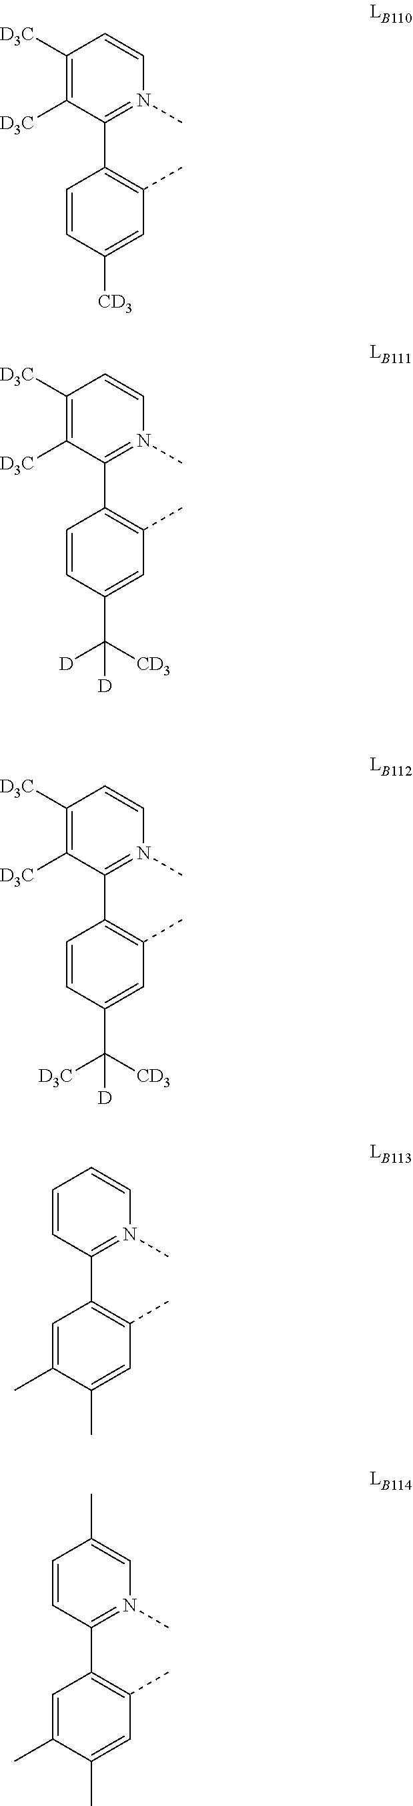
C1([D3C])=C([D3C])C(C2=C(C)C=C([CD3])C=C2)=N(C)C=C1.C1([D3C])=C([D3C])C(C2=C(C)C=C(C([CD3])([D])[D])C=C2)=N(C)C=C1.C1([D3C])=C([D3C])C(C2=C(C)C=C(C([CD3])([D3C])[D])C=C2)=N(C)C=C1.C1=CC(C2=C(C)C=C(C)C(C)=C2)=N(C)C=C1.C1=CC(C2=C(C)C=C(C)C(C)=C2)=N(C)C=C1C
